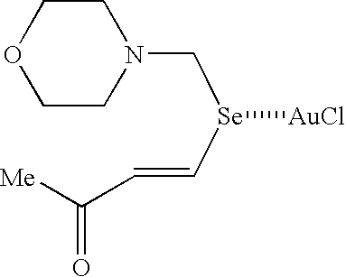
O1CCN(C[Se]([AuCl])C=CC([Me])=O)CC1
